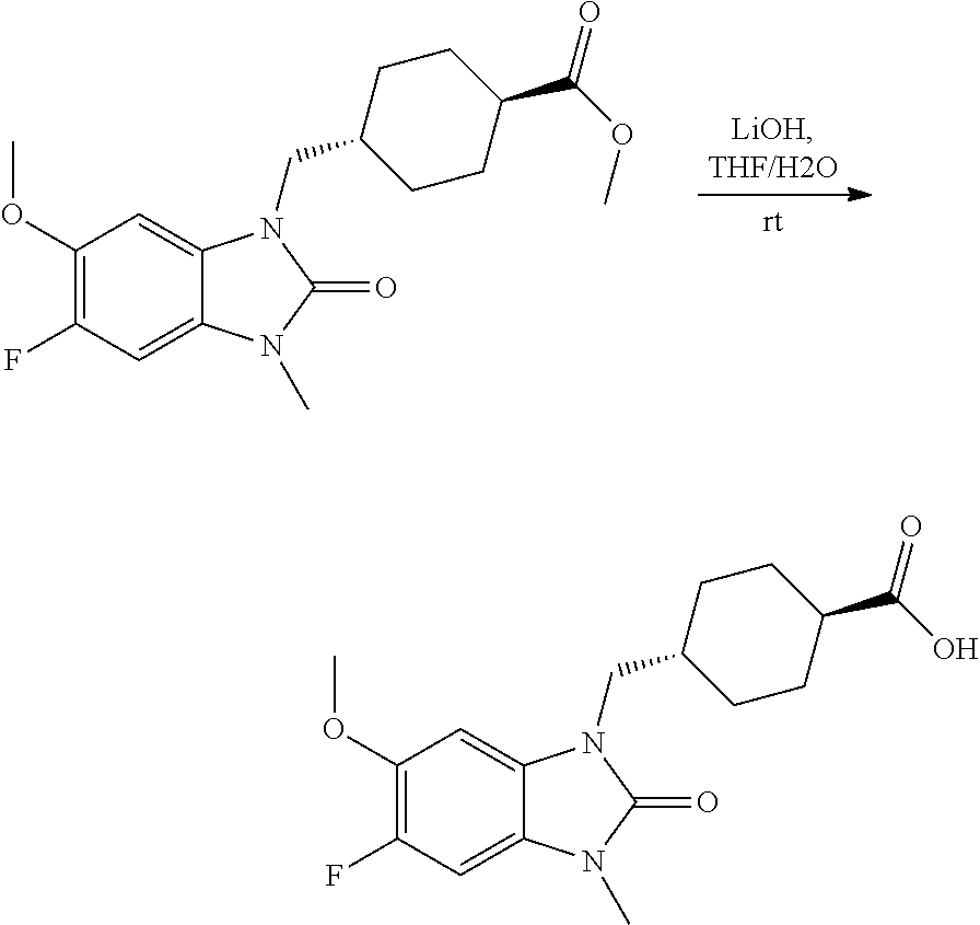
C12=CC(OC)=C(F)C=C1N(C)C(=O)N2CC1CCC(C(=O)OC)CC1.C12=CC(OC)=C(F)C=C1N(C)C(=O)N2CC1CCC(C(=O)O)CC1
